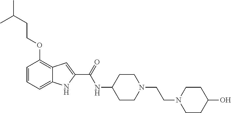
C1=CC=C2C(=C1OCCC(C)C)C=C(C(=O)NC1CCN(CCN3CCC(O)CC3)CC1)N2
